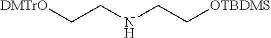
[DMTrO]CCNCC[OTBDMS]
